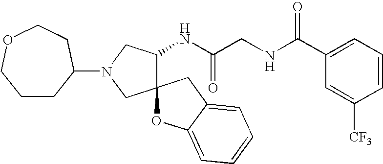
N(CC(NC1C2(CN(C3CCCOCC3)C1)OC1=CC=CC=C1C2)=O)C(C1=CC=CC([CF3])=C1)=O
